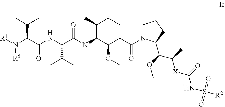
O=C(C(N([R4])[R5])C(C)C)NC(C(N(C(C(CC(N1CCCC1C(OC)C(C)[X]C(NS([R2])(=O)=O)=O)=O)OC)C(C)CC)C)=O)C(C)C
